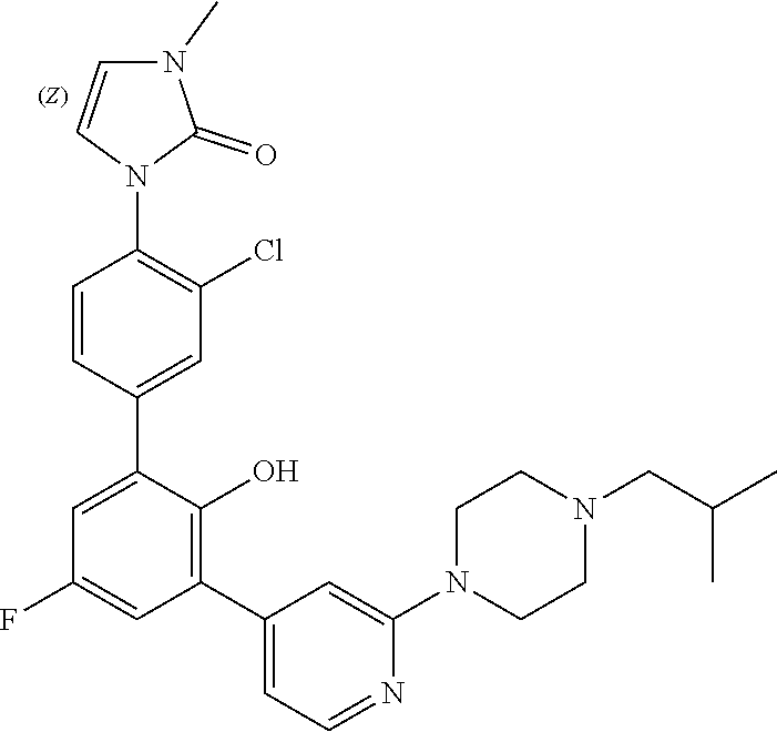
C1CN(C2=CC(C3=C(O)C(C4=CC(Cl)=C(N5C=CN(C)C5=O)C=C4)=CC(F)=C3)=CC=N2)CCN1CC(C)C
